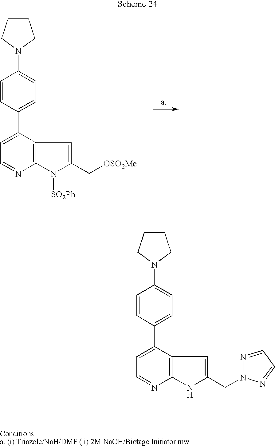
C1=C(C2=CC=C(N3CCCC3)C=C2)C2=C(N=C1)N([SO2Ph])C(C[OSO2Me])=C2.C1=C(C2=CC=C(N3CCCC3)C=C2)C2=C(N=C1)NC(CN1N=CC=N1)=C2
